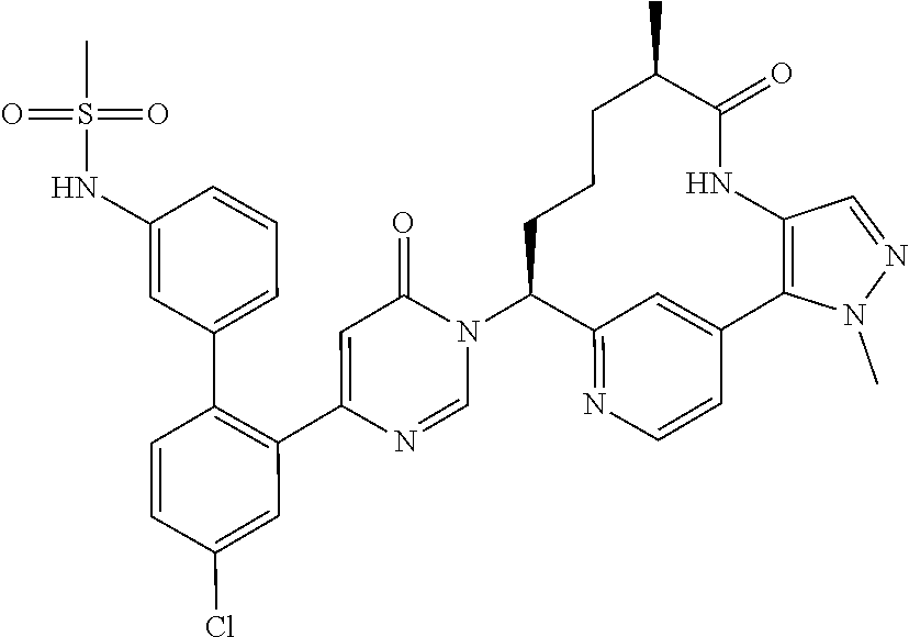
C1=NC(C2=C(C3=CC=CC(NS(=O)(=O)C)=C3)C=CC(Cl)=C2)=CC(=O)N1C1C2=NC=CC(=C2)C2=C(C=NN2C)NC(=O)C(C)CCC1
